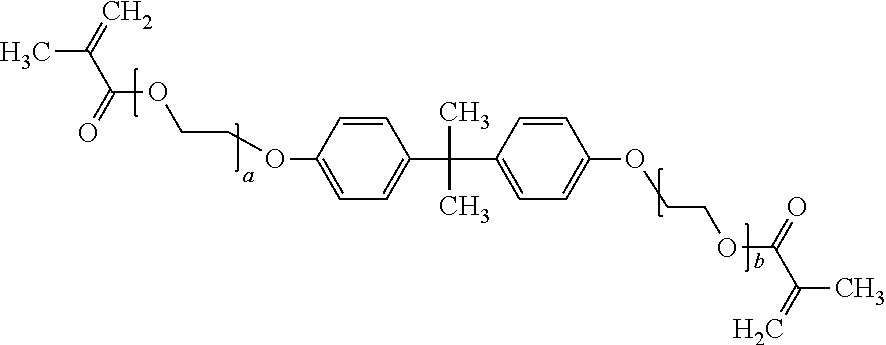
C1=C(C(C)(C)C2=CC=C(OCCOC(C(C)=C)=O)C=C2)C=CC(OCCOC(C(C)=C)=O)=C1
